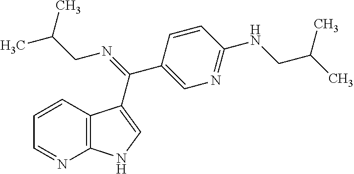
C12=C(C=CC=N1)C(C(=NCC(C)C)C1=CN=C(NCC(C)C)C=C1)=CN2
